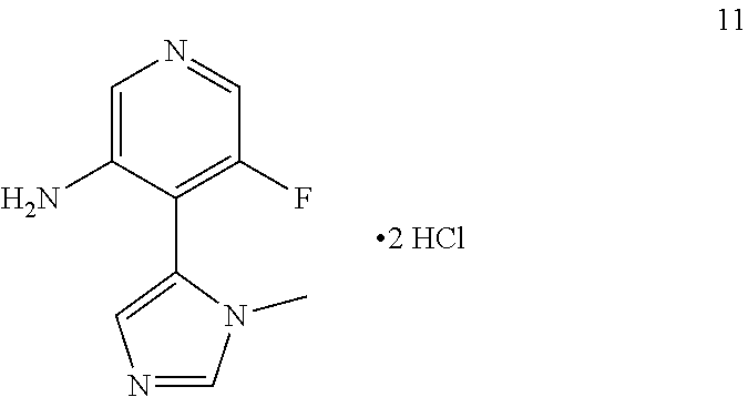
C1=C(N)C(C2=CN=CN2C)=C(F)C=N1
